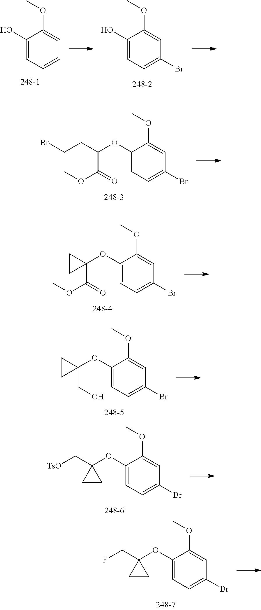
C1(O)=CC=CC=C1OC.C1(O)=CC=C(Br)C=C1OC.C1(OC(C(=O)OC)CCBr)=CC=C(Br)C=C1OC.C1(OC2(C(=O)OC)CC2)=CC=C(Br)C=C1OC.C1(OC2(CO)CC2)=CC=C(Br)C=C1OC.C1(OC2(C[TsO])CC2)=CC=C(Br)C=C1OC.C1(OC2(CF)CC2)=CC=C(Br)C=C1OC
